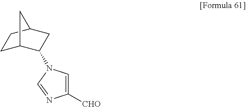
C1([CHO])=CN(C2C3CCC(C2)C3)C=N1
